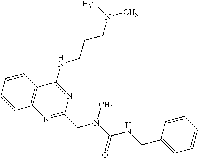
C1=CC=CC2=C1N=C(CN(C(=O)NCC1=CC=CC=C1)C)N=C2NCCCN(C)C
